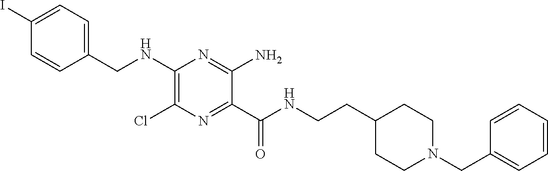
C1=C(I)C=CC(CNC2=C(Cl)N=C(C(NCCC3CCN(CC4=CC=CC=C4)CC3)=O)C(N)=N2)=C1
